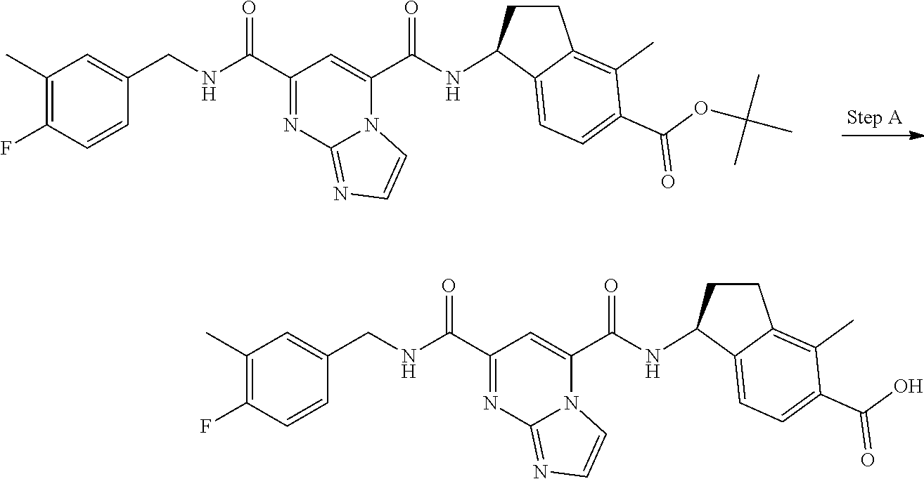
C1(C)=C(F)C=CC(CNC(C2=NC3=NC=CN3C(C(NC3CCC4=C(C)C(C(=O)OC(C)(C)C)=CC=C34)=O)=C2)=O)=C1.C1(C)=C(F)C=CC(CNC(C2=NC3=NC=CN3C(C(NC3CCC4=C(C)C(C(=O)O)=CC=C34)=O)=C2)=O)=C1
